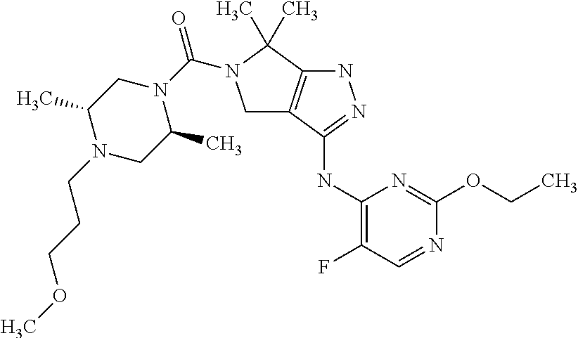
C1(NC2=NNC3=C2CN(C(N2CC(C)N(CCCOC)CC2C)=O)C3(C)C)=C(F)C=NC(OCC)=N1
